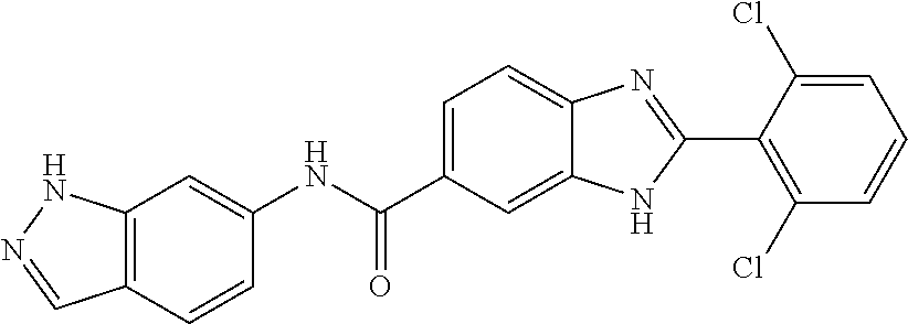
C1(NC(C2=CC=C3C(=C2)NC(C2=C(Cl)C=CC=C2Cl)=N3)=O)=CC2=C(C=C1)C=NN2
